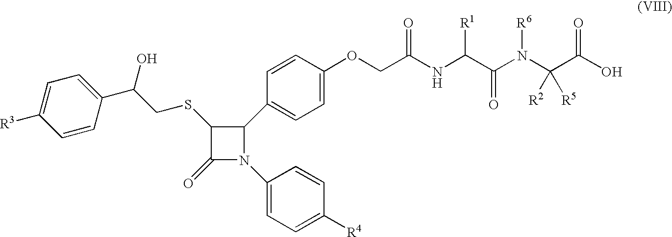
C1(SCC(C2=CC=C([R3])C=C2)O)C(=O)N(C2=CC=C([R4])C=C2)C1C1=CC=C(OCC(NC([R1])C(N(C(C(O)=O)([R2])[R5])[R6])=O)=O)C=C1
